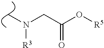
C(C(O[R5])=O)N(C)[R3]
